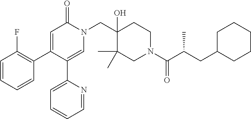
C1=CC=CC(C2=CC(=O)N(CC3(O)C(C)(C)CN(C(C(CC4CCCCC4)C)=O)CC3)C=C2C2=CC=CC=N2)=C1F
